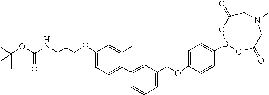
C1(OCCCNC(OC(C)(C)C)=O)=CC(C)=C(C2=CC(COC3=CC=C(B4OC(=O)CN(C)CC(=O)O4)C=C3)=CC=C2)C(C)=C1
